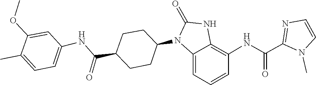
O=C1NC2=C(NC(C3=NC=CN3C)=O)C=CC=C2N1C1CCC(C(NC2=CC=C(C)C(OC)=C2)=O)CC1
